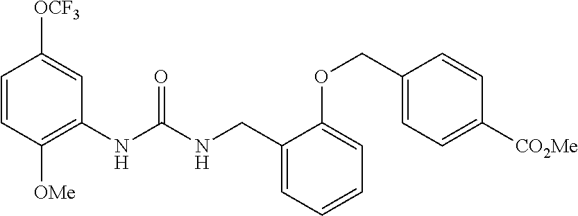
C1=CC([OMe])=C(NC(NCC2=CC=CC=C2OCC2=CC=C([CO2Me])C=C2)=O)C=C1[OCF3]
